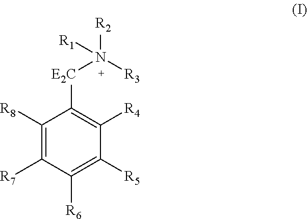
C1([R8])=C([R7])C([R6])=C([R5])C([R4])=C1[E2C]N([R2])([R3])[R1]
